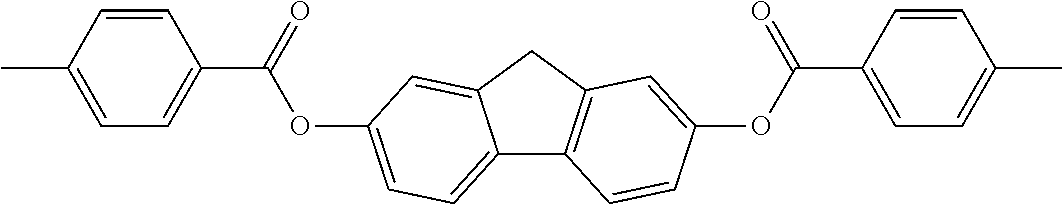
C12=CC=C(OC(C3=CC=C(C)C=C3)=O)C=C1CC1=C2C=CC(OC(C2=CC=C(C)C=C2)=O)=C1
